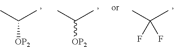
CC(C)[OP2].CC(C)(F)F.CC(C)[OP2]
